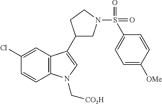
C12=C(C=C(Cl)C=C1)C(C1CN(S(=O)(=O)C3=CC=C([OMe])C=C3)CC1)=CN2C[CO2H]
